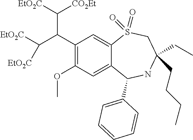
C1(C(C([EtO2C])[EtO2C])C([EtO2C])[CO2Et])=C(OC)C=C2C(=C1)S(=O)(=O)CC(CC)(CCCC)NC2C1=CC=CC=C1
